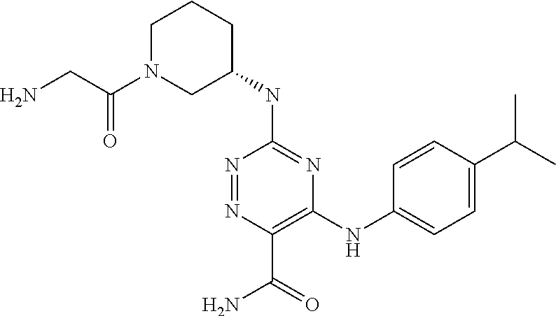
N(C1=NC(NC2=CC=C(C(C)C)C=C2)=C(C(N)=O)N=N1)C1CCCN(C(CN)=O)C1
